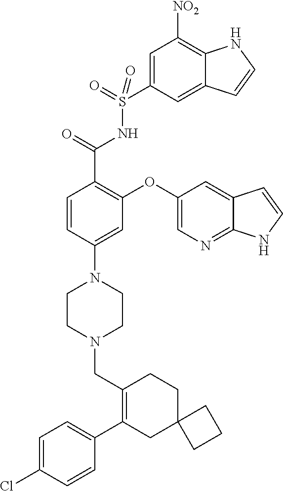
C1=CC(N2CCN(CC3=C(C4=CC=C(Cl)C=C4)CC4(CC3)CCC4)CC2)=CC(OC2=CN=C3C(=C2)C=CN3)=C1C(=O)NS(C1=CC([NO2])=C2C(=C1)C=CN2)(=O)=O
